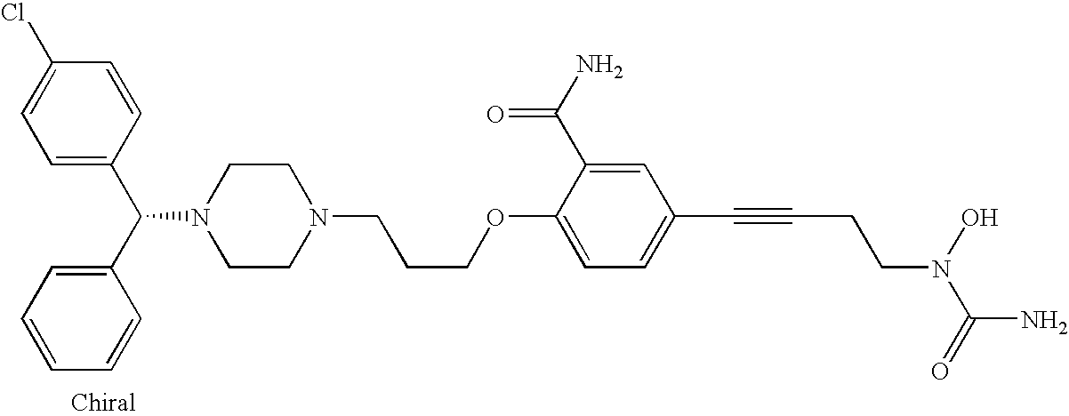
C1=C(C(C2=CC=CC=C2)N2CCN(CCCOC3=CC=C(C#CCCN(O)C(=O)N)C=C3C(N)=O)CC2)C=CC(Cl)=C1
